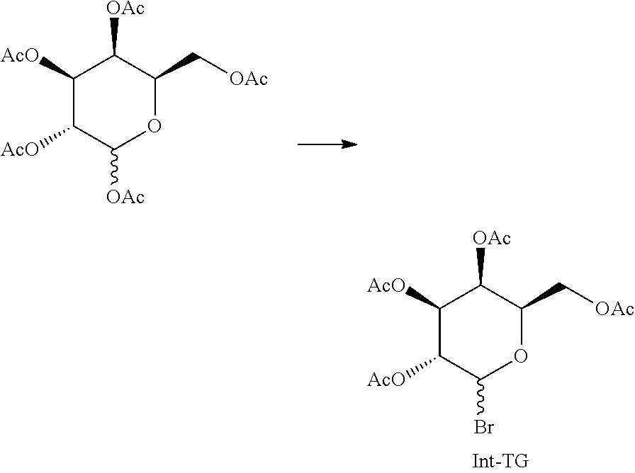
C1([AcO])C([AcO])C([OAc])OC(C[OAc])C1[OAc].C1([AcO])C([AcO])C(Br)OC(C[OAc])C1[OAc]
